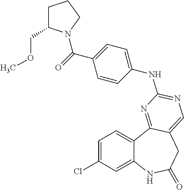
C1=C(Cl)C=C2C(=C1)C1=NC(NC3=CC=C(C(=O)N4C(COC)CCC4)C=C3)=NC=C1CC(=O)N2
